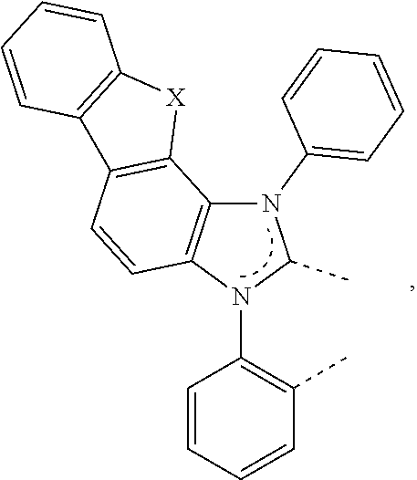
N1(C2=CC=CC=C2)C2=C(N(C3=C(C)C=CC=C3)C1C)C=CC1=C2[X]C2=C1C=CC=C2
